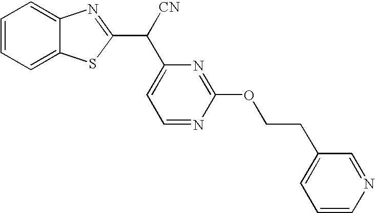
C1=CC=C2C(=C1)N=C(C([CN])C1=CC=NC(OCCC3=CC=CN=C3)=N1)S2
